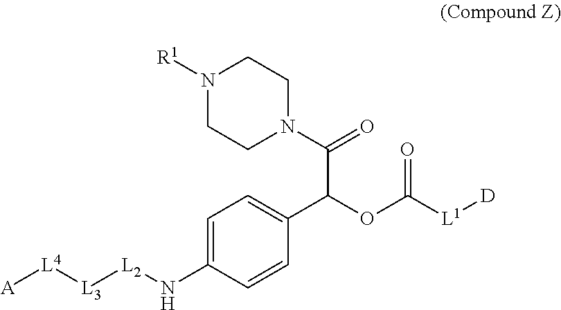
N1([R1])CCN(C(=O)C(OC([L1][D])=O)C2=CC=C(N[L2][L3][L4][A])C=C2)CC1
